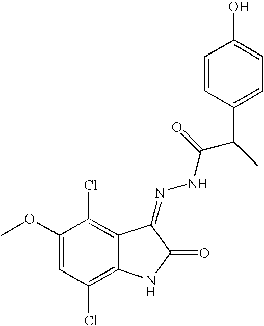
C1(OC)=CC(Cl)=C2C(=C1Cl)C(=NNC(C(C)C1=CC=C(O)C=C1)=O)C(=O)N2
